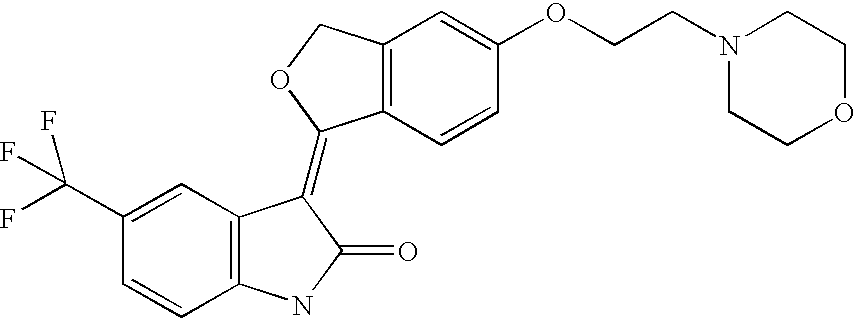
C12=C(C=CC(OCCN3CCOCC3)=C1)C(=C1C3=C(C=CC(C(F)(F)F)=C3)NC1=O)OC2
